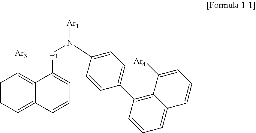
C1=CC=C2C(=C1[Ar3])C([L1]N([Ar1])C1=CC=C(C3=C4C(=CC=C3)C=CC=C4[Ar4])C=C1)=CC=C2
